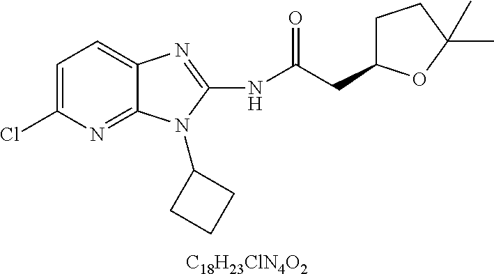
[C18H23ClN4O2].C1=C(Cl)N=C2C(=C1)N=C(NC(CC1CCC(C)(C)O1)=O)N2C1CCC1
